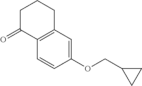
C1(OCC2CC2)=CC2=C(C=C1)C(=O)CCC2
